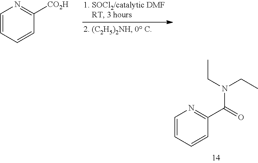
C1=CC=CC([CO2H])=N1.C1=CC=CC(C(=O)N(CC)CC)=N1
